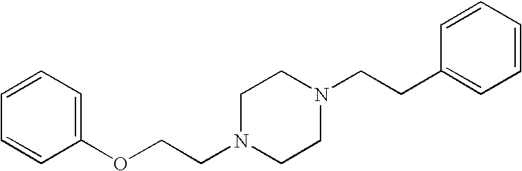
C1=CC=C(OCCN2CCN(CCC3=CC=CC=C3)CC2)C=C1
